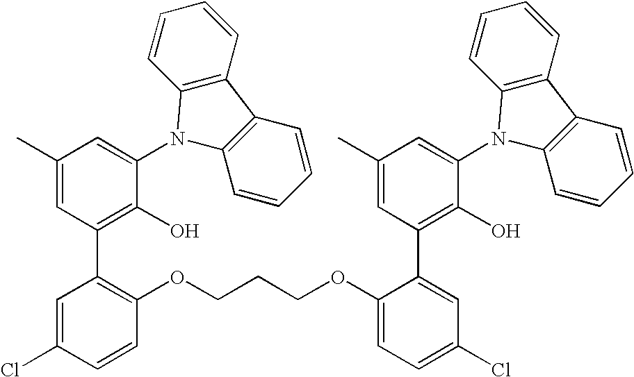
C1(C)=CC(C2=C(OCCCOC3=CC=C(Cl)C=C3C3=C(O)C(N4C5=C(C6=C4C=CC=C6)C=CC=C5)=CC(C)=C3)C=CC(Cl)=C2)=C(O)C(N2C3=C(C4=C2C=CC=C4)C=CC=C3)=C1
